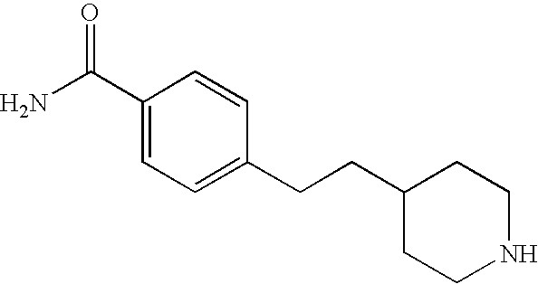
C1(C(N)=O)=CC=C(CCC2CCNCC2)C=C1
